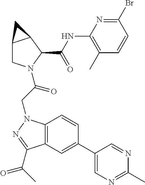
C1(NC(C2C3C(CN2C(CN2C4=C(C(C(C)=O)=N2)C=C(C2=CN=C(C)N=C2)C=C4)=O)C3)=O)=C(C)C=CC(Br)=N1
